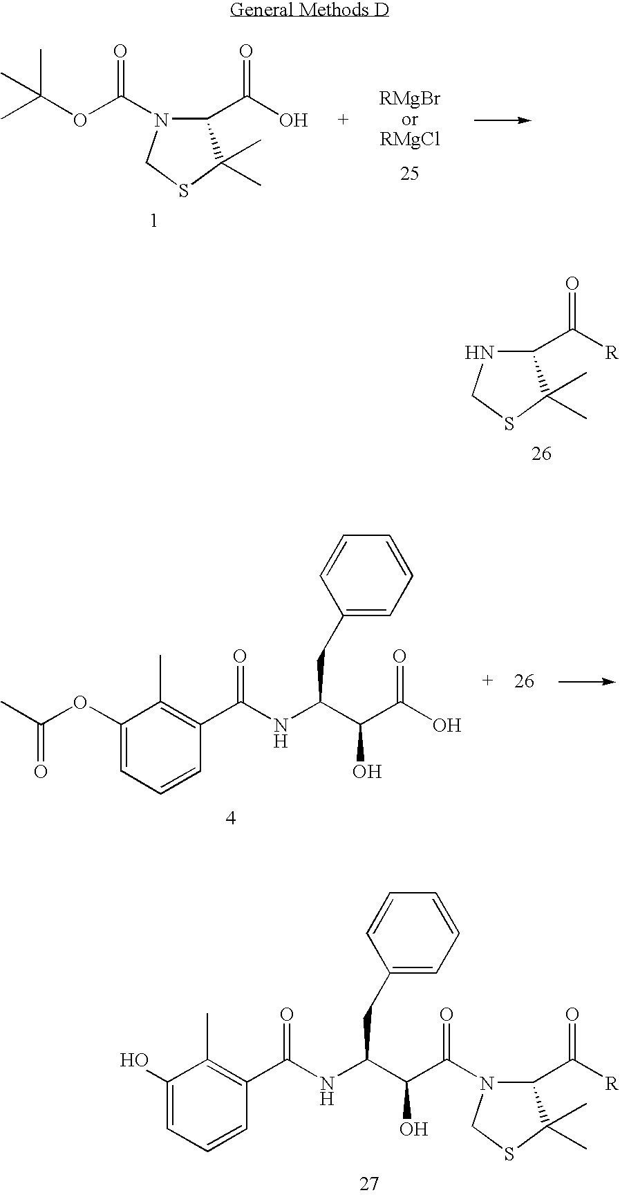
C1(OC(C)=O)=CC=CC(C(NC(C(C(O)=O)O)CC2=CC=CC=C2)=O)=C1C.CC(OC(=O)N1C(C(O)=O)C(C)(C)SC1)(C)C.C([R])(=O)C1NCSC1(C)C.C1(O)=CC=CC(C(NC(C(O)C(=O)N2C(C([R])=O)C(C)(C)SC2)CC2=CC=CC=C2)=O)=C1C
